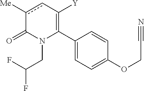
C1(C2=C([Y])cc([Me])C(=O)N2CC(F)F)=CC=C(OCC#N)C=C1
